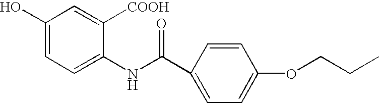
C1(O)=CC=C(NC(C2=CC=C(OCCC)C=C2)=O)C([COOH])=C1
